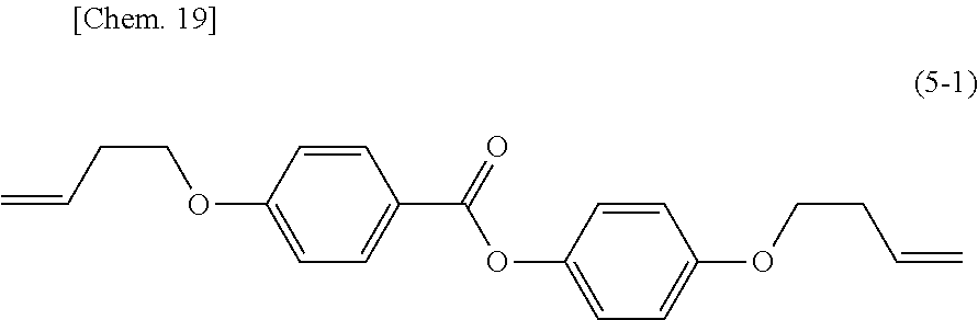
C=CCCOC1=CC=C(C(=O)OC2=CC=C(OCCC=C)C=C2)C=C1
